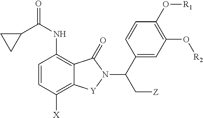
C12=C(NC(C3CC3)=O)C=CC([X])=C1[Y]N(C(C[Z])C1=CC(O[R2])=C(O[R1])C=C1)C2=O
